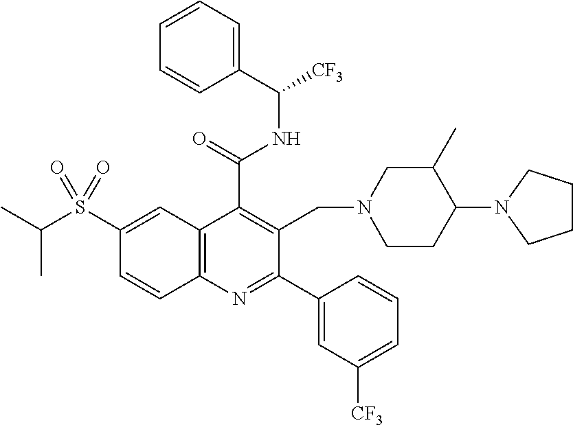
C1=CC=C(C([CF3])NC(C2=C(CN3CCC(N4CCCC4)C(C)C3)C(C3=CC([CF3])=CC=C3)=NC3=C2C=C(S(C(C)C)(=O)=O)C=C3)=O)C=C1
